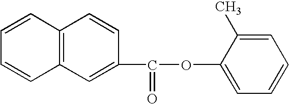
C1=CC2=C(C=C1)C=C(C(=O)OC1=CC=CC=C1C)C=C2
